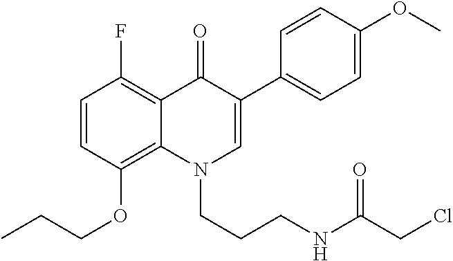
C1=CC(OCCC)=C2C(=C1F)C(=O)C(C1=CC=C(OC)C=C1)=CN2CCCNC(CCl)=O
